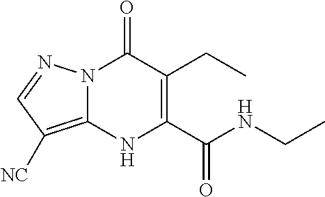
C1(CC)=C(C(=O)NCC)NC2=C([NC])C=NN2C1=O
